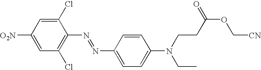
[O2N]C1=CC(Cl)=C(N=NC2=CC=C(N(CCC(OC[CN])=O)CC)C=C2)C(Cl)=C1
